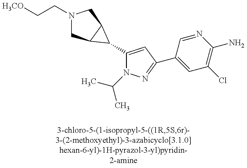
N1(CC[H3CO])CC2C(C1)C2C1=CC(C2=CC(Cl)=C(N)N=C2)=NN1C(C)C
